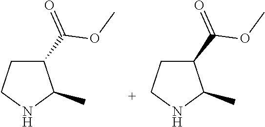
N1C(C)C(C(=O)OC)CC1.N1C(C)C(C(=O)OC)CC1
